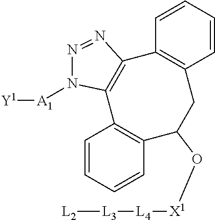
C12=C(C3=C(CC(O[X1][L4][L3][L2])C4=C1C=CC=C4)C=CC=C3)N=NN2[A1][Y1]
